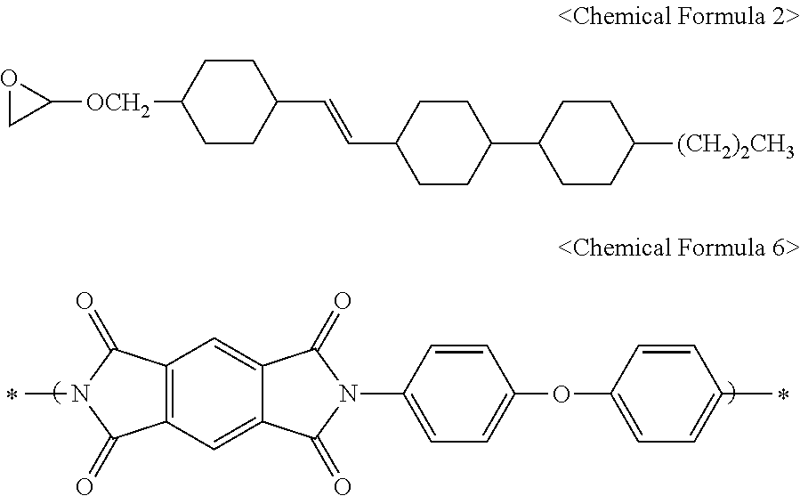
C12=C(C(=O)N(C)C1=O)C=C1C(=C2)C(=O)N(C2=CC=C(OC3=CC=C(C)C=C3)C=C2)C1=O.O1CC1[OCH2]C1CCC(C=CC2CCC(C3CCC([(CH2)2CH3])CC3)CC2)CC1
